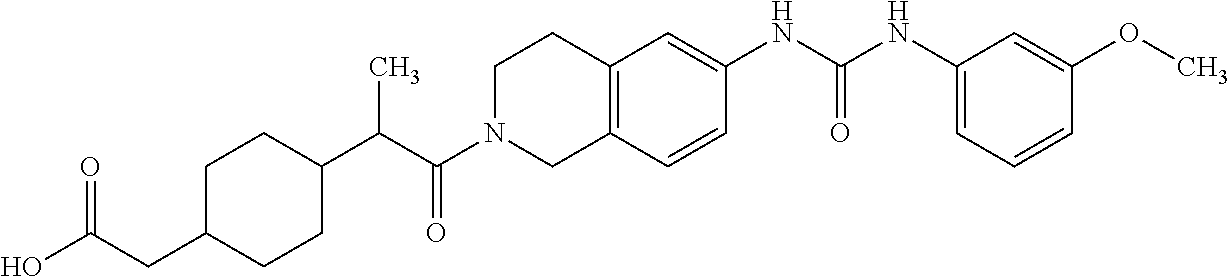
C1C(CC(O)=O)CCC(C(C(N2CC3=C(CC2)C=C(NC(NC2=CC=CC(OC)=C2)=O)C=C3)=O)C)C1
